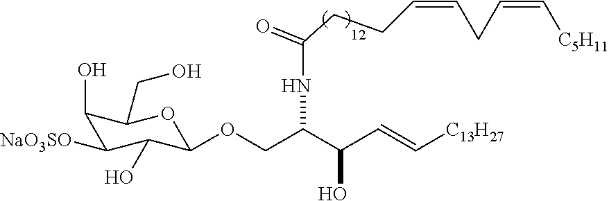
C(C(C=C[C13H27])O)(COC1C(O)C([NaO3SO])C(O)C(CO)O1)NC(CCC=CCC=C[C5H11])=O
